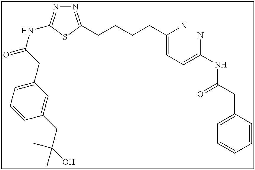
N1=C(CCCCC(=CC=C(N)NC(CC2=CC=CC=C2)=O)N)SC(NC(=O)CC2=CC=CC(CC(O)(C)C)=C2)=N1
